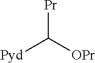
[Pr]C([OPr])[Pyd]
